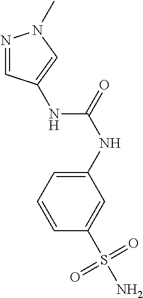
C1=C(S(=O)(=O)N)C=CC=C1NC(=O)NC1=CN(C)N=C1
